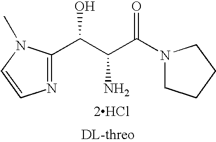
[2HCl].C(C(C(N1CCCC1)=O)N)(O)C1=NC=CN1C
